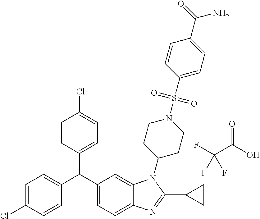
C1=C(Cl)C=CC(C(C2=CC=C3C(=C2)N(C2CCN(S(=O)(=O)C4=CC=C(C(N)=O)C=C4)CC2)C(C2CC2)=N3)C2=CC=C(Cl)C=C2)=C1.FC(C(O)=O)(F)F
